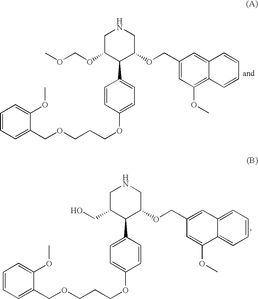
OCC1C(C2=CC=C(OCCCOCC3=CC=CC=C3OC)C=C2)C(OCC2=CC3=CC=CC=C3C(OC)=C2)CNC1.COCOC1C(C2=CC=C(OCCCOCC3=CC=CC=C3OC)C=C2)C(OCC2=CC(OC)=C3C(=C2)C=CC=C3)CNC1
